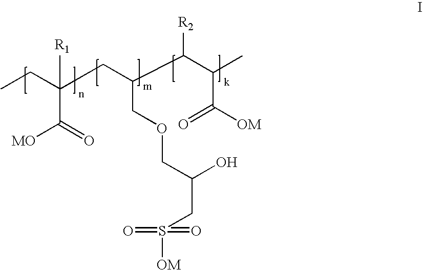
CCC(CC(C(C(C)C([OM])=O)[R2])COCC(CS([OM])(=O)=O)O)([R1])C(=O)[MO]
